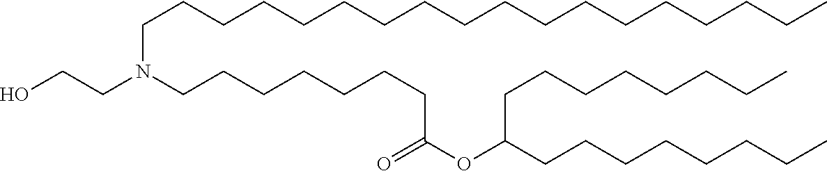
C(CCN(CCCCCCCC(=O)OC(CCCCCCCC)CCCCCCCC)CCO)CCCCCCCCCCCCCCC
